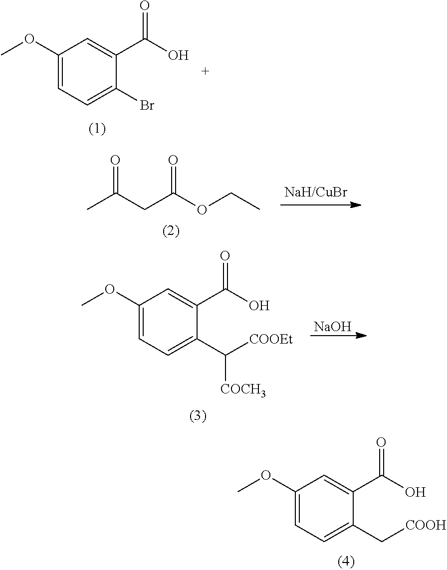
C1(Br)=CC=C(OC)C=C1C(=O)O.O(CC)C(CC(C)=O)=O.C1=C(OC)C=C(C(=O)O)C(C([COOEt])[COCH3])=C1.[NaOH].C1(C[COOH])=CC=C(OC)C=C1C(=O)O
